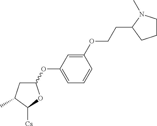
C1(OC2=CC=CC(OCCC3CCCN3C)=C2)CC(C)C([Cs])O1
